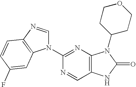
C1(N2C=NC3=C2C=C(F)C=C3)=NC2=C(C=N1)NC(=O)N2C1CCOCC1
